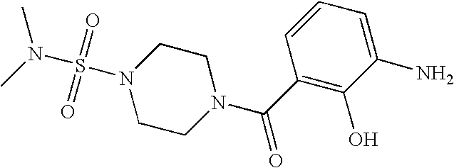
C1CN(C(C2=C(O)C(N)=CC=C2)=O)CCN1S(=O)(=O)N(C)C
